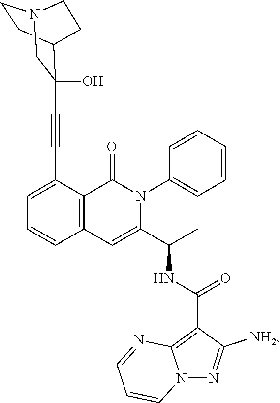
C1=C(C#CC2(O)C3CCN(C2)CC3)C2=C(C=C1)C=C(C(C)NC(C1=C3N(N=C1[NH2])C=CC=N3)=O)N(C1=CC=CC=C1)C2=O
